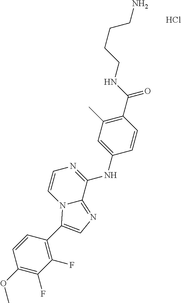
C1(C(NCCCCN)=O)=C(C)C=C(NC2=NC=CN3C2=NC=C3C2=C(F)C(F)=C(OC)C=C2)C=C1.Cl
